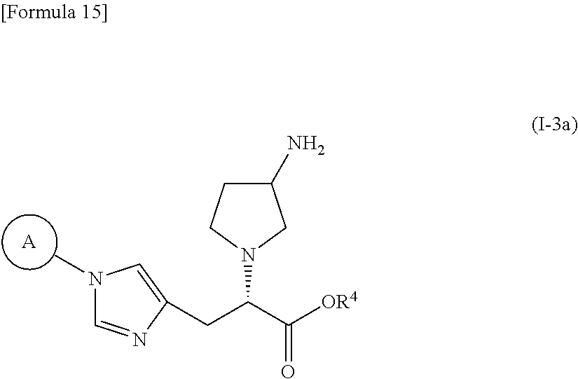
[A].N1(C)C=NC(CC(C([OR4])=O)N2CCC(N)C2)=C1
